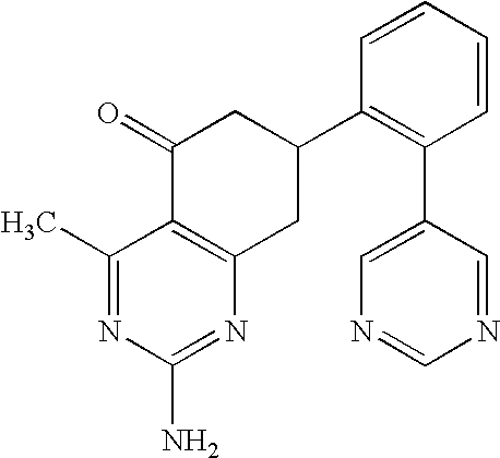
C1(C)=NC(N)=NC2=C1C(=O)CC(C1=C(C3=CN=CN=C3)C=CC=C1)C2
